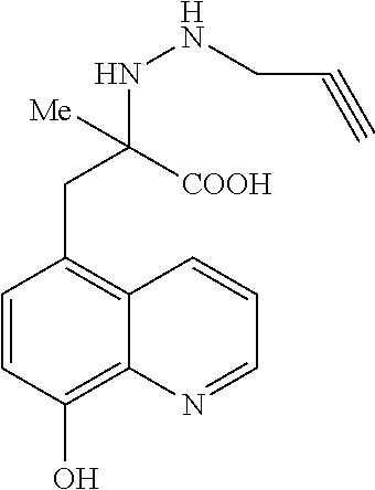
C1=CC(O)=C2C(=C1CC([COOH])(NNCC#C)[Me])C=CC=N2
